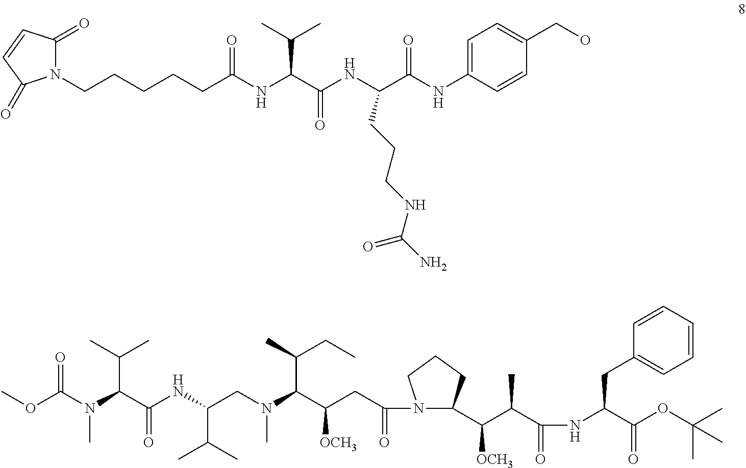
N1(CCCCCC(NC(C(NC(C(NC2=CC=C(CO)C=C2)=O)CCCNC(N)=O)=O)C(C)C)=O)C(=O)C=CC1=O.COC(N(C(C(NC(CN(C(C(CC(N1C(C(C(C(NC(C(OC(C)(C)C)=O)CC2=CC=CC=C2)=O)C)[OCH3])CCC1)=O)[OCH3])C(C)CC)C)C(C)C)=O)C(C)C)C)=O
